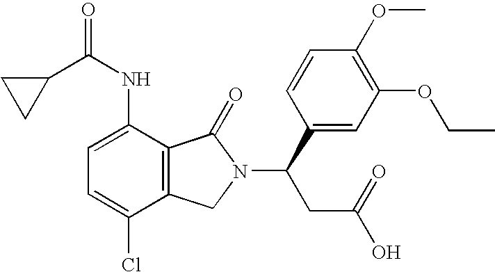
C1=C(NC(=O)C2CC2)C2=C(C(Cl)=C1)CN(C(C1=CC(OCC)=C(OC)C=C1)CC(O)=O)C2=O
